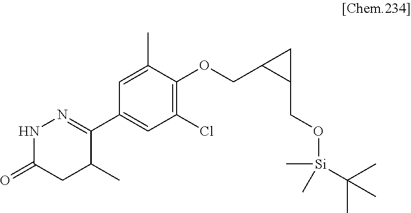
C1(C2=NNC(=O)CC2C)=CC(Cl)=C(OCC2C(CO[Si](C)(C)C(C)(C)C)C2)C(C)=C1
